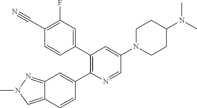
C12=CN(C)N=C1C=C(C1=C(C3=CC(F)=C(C#N)C=C3)C=C(N3CCC(N(C)C)CC3)C=N1)C=C2
